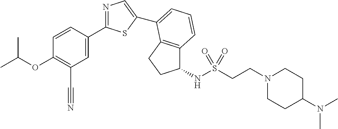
C1=CC(C2=NC=C(C3=CC=CC4=C3CCC4NS(CCN3CCC(N(C)C)CC3)(=O)=O)S2)=CC(C#N)=C1OC(C)C
